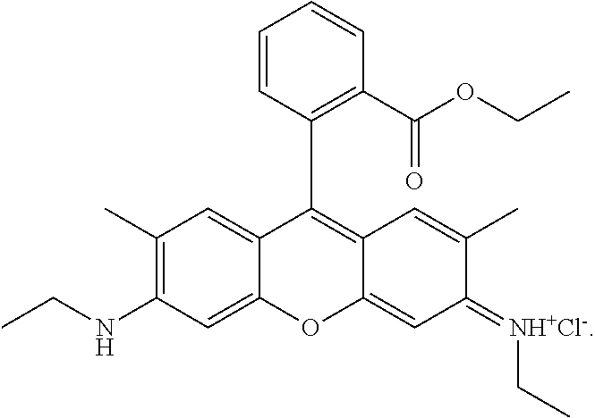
C1(C)=C(NCC)C=C2C(=C1)C(C1=C(C(OCC)=O)C=CC=C1)=C1C(=CC(=[NH+Cl-]CC)C(C)=C1)O2
